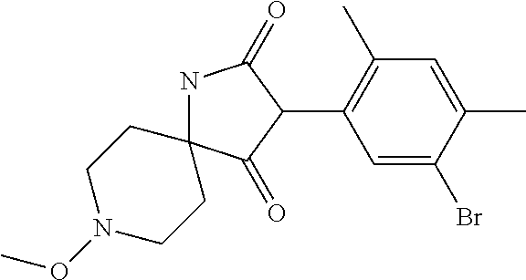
N1C2(C(=O)C(C3=C(C)C=C(C)C(Br)=C3)C1=O)CCN(OC)CC2
